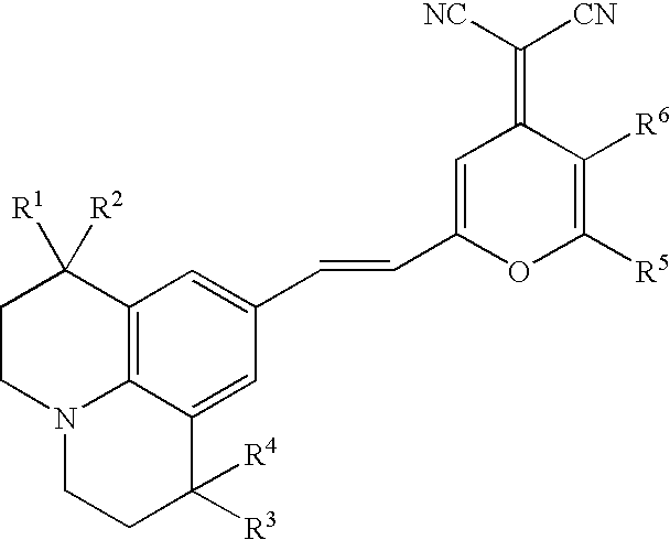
C1CN2C3=C(C1([R1])[R2])C=C(C=CC1=CC(=C([NC])[CN])C([R6])=C([R5])O1)C=C3C([R3])([R4])CC2
